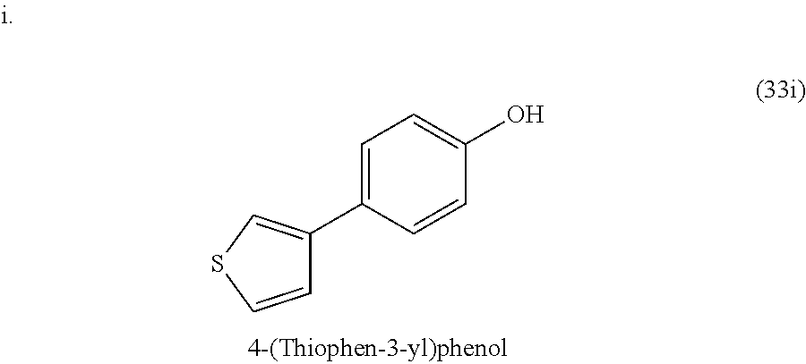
C1=C(C2=CSC=C2)C=CC(O)=C1
